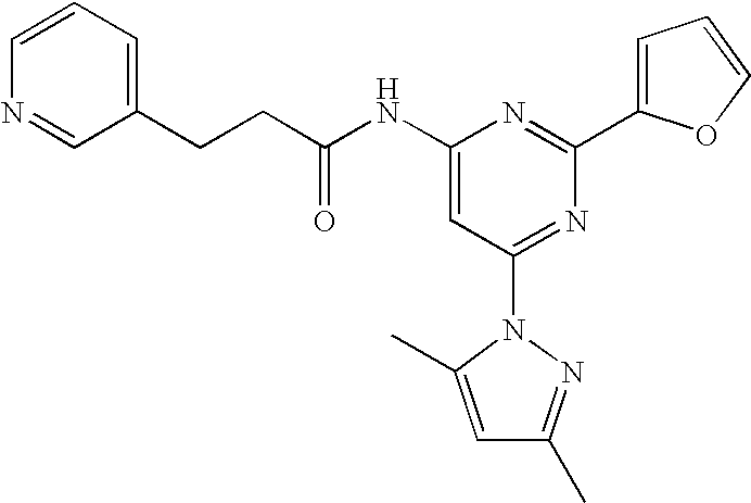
C1(NC(CCC2=CC=CN=C2)=O)=CC(N2C(C)=CC(C)=N2)=NC(C2=CC=CO2)=N1
